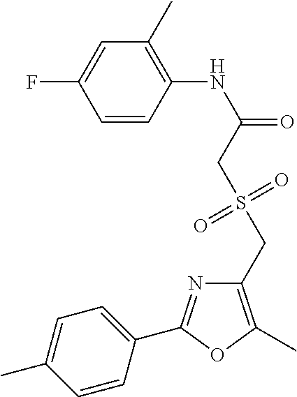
C1=CC(NC(=O)CS(CC2=C(C)OC(C3=CC=C(C)C=C3)=N2)(=O)=O)=C(C)C=C1F
